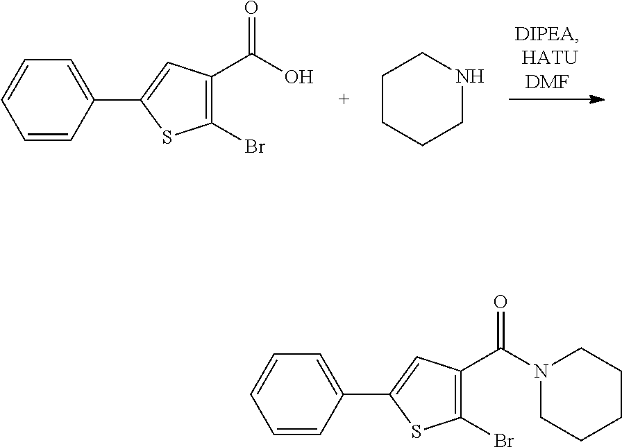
C1=CC(C2=CC(C(O)=O)=C(Br)S2)=CC=C1.C1CCCNC1.C1=CC(C2=CC(C(N3CCCCC3)=O)=C(Br)S2)=CC=C1
